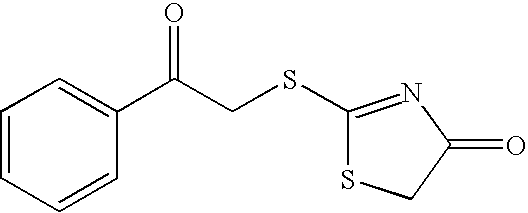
C1=CC=C(C(CSC2=NC(=O)CS2)=O)C=C1
